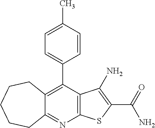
C12=C(C(C3=CC=C(C)C=C3)=C3C(=N1)CCCCC3)C(N)=C(C(N)=O)S2
